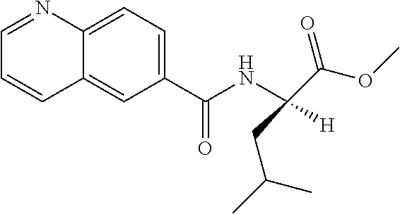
C1=C(C(NC([H])(C(=O)OC)CC(C)C)=O)C=C2C(=C1)N=CC=C2
